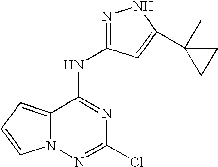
N(C1=NC(Cl)=NN2C1=CC=C2)C1=NNC(C2(C)CC2)=C1
